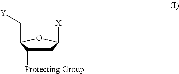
C1C([Protecting Group])C(C[Y])OC1[X]
